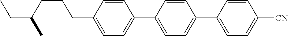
C1=CC(CCCC(CC)C)=CC=C1C1=CC=C(C2=CC=C([CN])C=C2)C=C1
